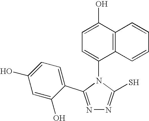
N1=C(C2=CC=C(O)C=C2O)N(C2=CC=C(O)C3=C2C=CC=C3)C(S)=N1
